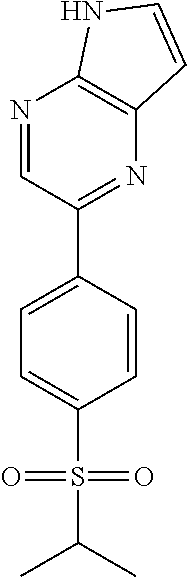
N1=CC(C2=CC=C(S(=O)(=O)C(C)C)C=C2)=NC2=C1NC=C2
